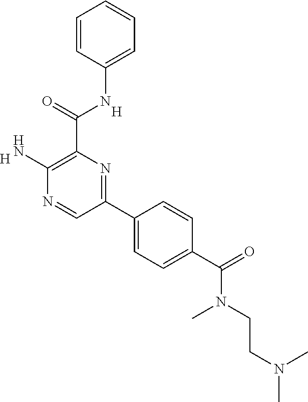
[H].[H].C1=CC(NC(C2=C(N)N=CC(C3=CC=C(C(N(CCN(C)C)C)=O)C=C3)=N2)=O)=CC=C1
